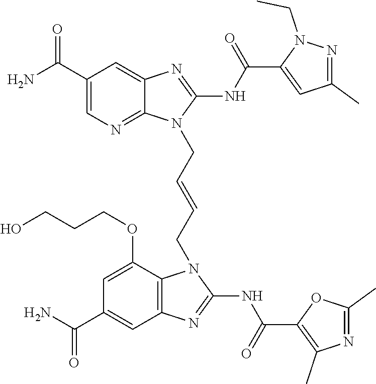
NC(C1=CN=C2C(=C1)N=C(NC(=O)C1=CC(C)=NN1CC)N2CC=CCN1C2=C(C=C(C(N)=O)C=C2OCCCO)N=C1NC(=O)C1=C(C)N=C(C)O1)=O
